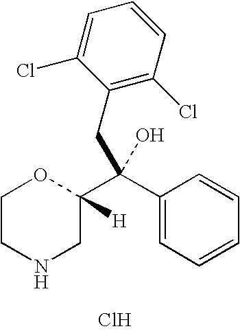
C1CNCC([H])(C(C2=CC=CC=C2)(CC2=C(Cl)C=CC=C2Cl)O)O1.Cl
